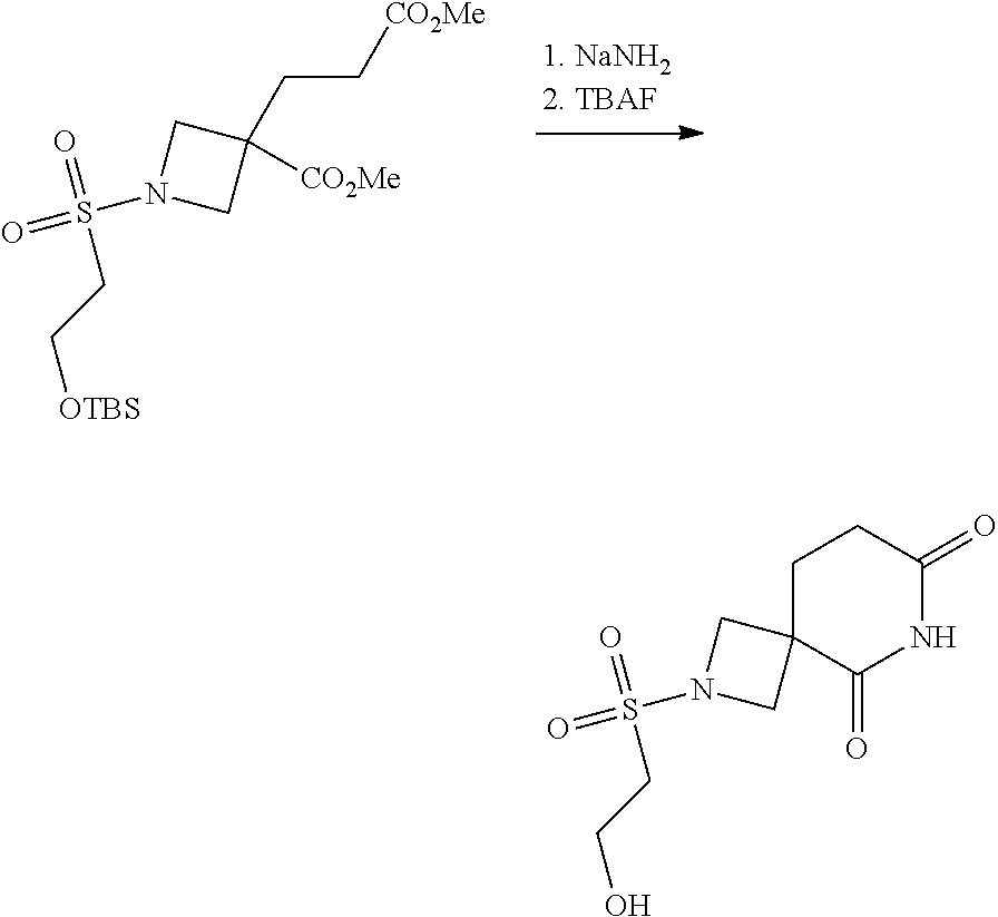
C1([CO2Me])(CC[CO2Me])CN(S(=O)(=O)CC[OTBS])C1.C12(CN(S(=O)(=O)CCO)C1)C(=O)NC(=O)CC2
